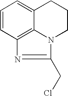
C1=CC2=C3C(=C1)CCCN3C(CCl)=N2
